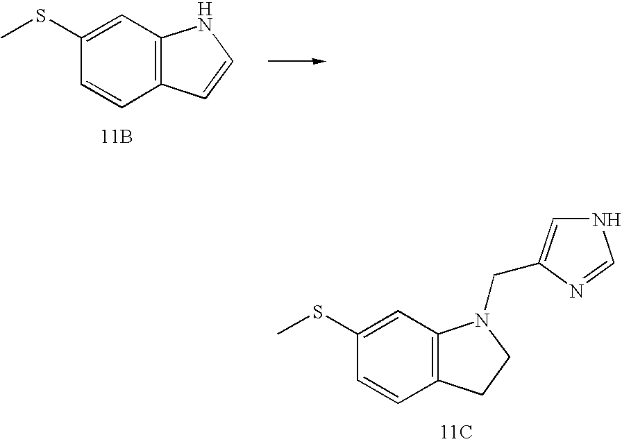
[11C].C1(SC)=CC2=C(C=C1)CCN2CC1=CNC=N1.C1(SC)=CC2=C(C=C1)C=CN2.[11B]
